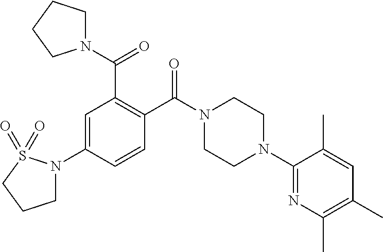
C1=C(N2CCCS2(=O)=O)C=CC(C(N2CCN(C3=NC(C)=C(C)C=C3C)CC2)=O)=C1C(=O)N1CCCC1
